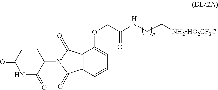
C1CC(=O)NC(=O)C1N1C(=O)C2=C(C1=O)C=CC=C2OCC(NCC[NH2HO2CF3C])=O
